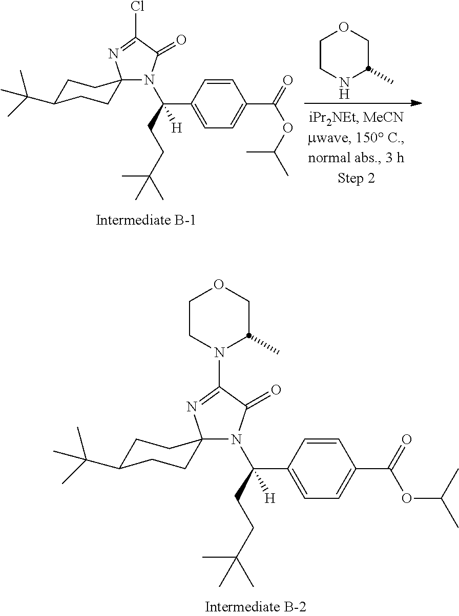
N1(C(C2=CC=C(C(=O)OC(C)C)C=C2)(CCC(C)(C)C)[H])C(=O)C(Cl)=NC12CCC(C(C)(C)C)CC2.C1CNC(C)CO1.N1(C(C2=CC=C(C(=O)OC(C)C)C=C2)(CCC(C)(C)C)[H])C(=O)C(N2CCOCC2C)=NC12CCC(C(C)(C)C)CC2
